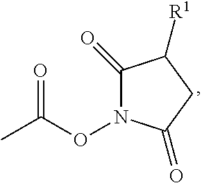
CC(ON1C(=O)C([R1])CC1=O)=O
